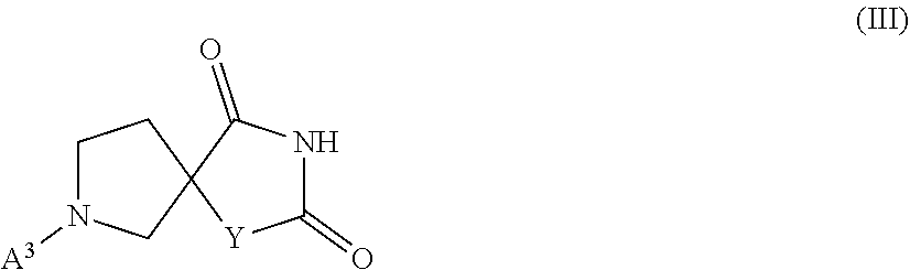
C1N([A3])CC2(C1)[Y]C(=O)NC2=O
